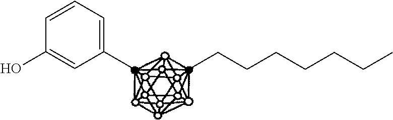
CCCCCCCC.CC1=CC=CC(O)=C1
